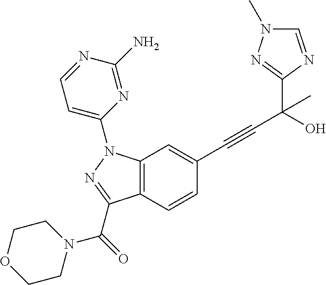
C12=C(C=CC(C#CC(C3=NN(C)C=N3)(O)C)=C1)C(C(N1CCOCC1)=O)=NN2C1=CC=NC(N)=N1
